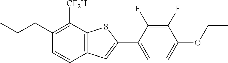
C1(CCC)=C([CF2H])C2=C(C=C1)C=C(C1=CC=C(OCC)C(F)=C1F)S2
